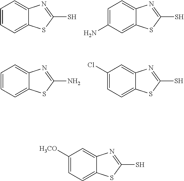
C1=CC=C2C(=C1)N=C(S)S2.C1=C(N)C=C2C(=C1)N=C(S)S2.C1=CC=C2C(=C1)N=C(N)S2.C1(Cl)=CC=C2C(=C1)N=C(S)S2.C1([H3CO])=CC=C2C(=C1)N=C(S)S2
